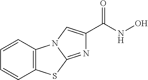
C12=C(C=CC=C1)N1C(=NC(C(NO)=O)=C1)S2
